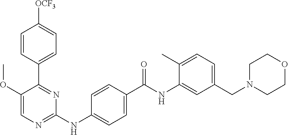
C1=CC(C2=NC(NC3=CC=C(C(NC4=CC(CN5CCOCC5)=CC=C4C)=O)C=C3)=NC=C2OC)=CC=C1[OCF3]
